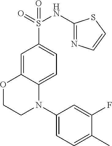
C1=C2C(=CC=C1S(=O)(=O)NC1=NC=CS1)N(C1=CC=C(C)C(F)=C1)CCO2
